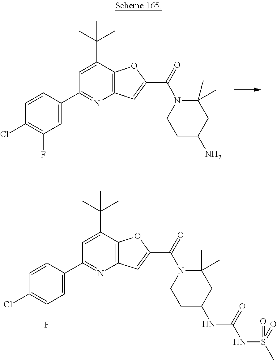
C1(C2=CC(F)=C(Cl)C=C2)=NC2=C(C(C(C)(C)C)=C1)OC(C(N1C(C)(C)CC(NC(NS(C)(=O)=O)=O)CC1)=O)=C2.C1(C2=CC(F)=C(Cl)C=C2)=NC2=C(C(C(C)(C)C)=C1)OC(C(N1C(C)(C)CC(N)CC1)=O)=C2
